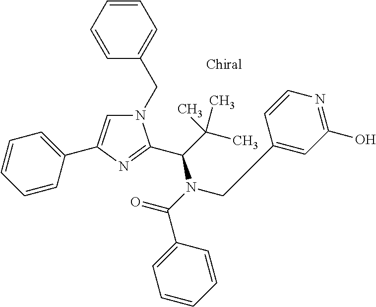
N1(CC2=CC=CC=C2)C=C(C2=CC=CC=C2)N=C1C(N(C(=O)C1=CC=CC=C1)CC1=CC(O)=NC=C1)C(C)(C)C
